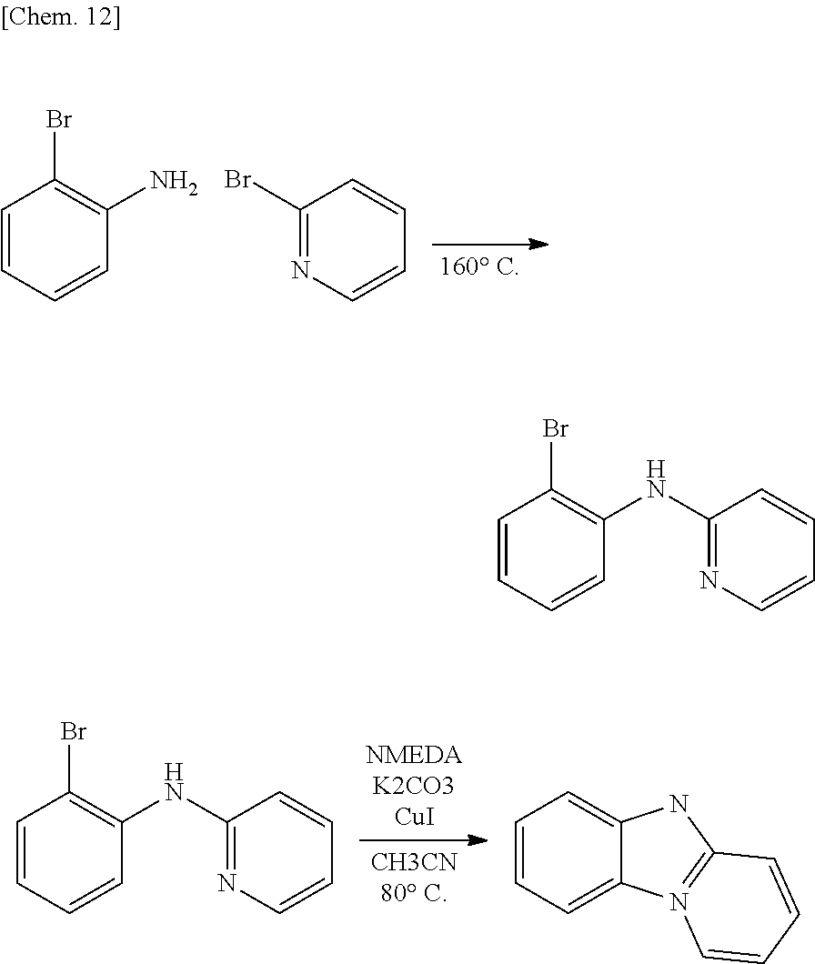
C1=CC=CC(N)=C1Br.C1(Br)=NC=CC=C1.C1=CC=CC(NC2=NC=CC=C2)=C1Br.C1=CC=C2C(=C1)NC1=N2C=CC=C1.C1=CC=CC(NC2=NC=CC=C2)=C1Br
